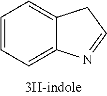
C1=CC=C2C(=C1)CC=N2
